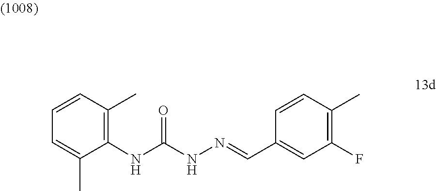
N(C(NN=CC1=CC(F)=C(C)C=C1)=O)C1=C(C)C=CC=C1C
